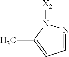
C1=NN([X2])C(C)=C1
